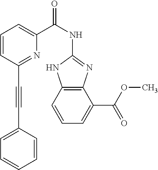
C12=C(C=CC=C1C(OC)=O)NC(NC(C1=CC=CC(C#CC3=CC=CC=C3)=N1)=O)=N2
